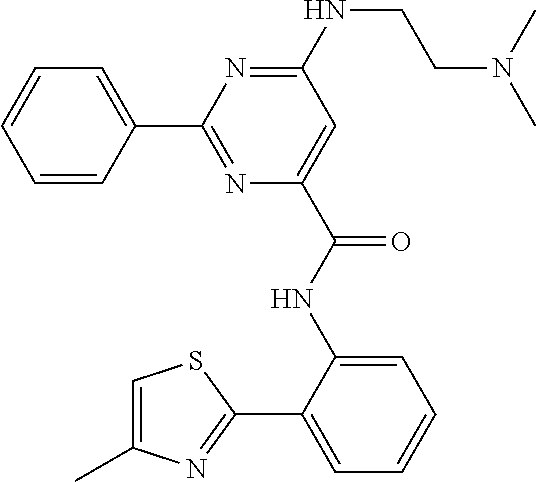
C1=CC(C2=NC(C(NC3=CC=CC=C3C3=NC(C)=CS3)=O)=CC(NCCN(C)C)=N2)=CC=C1
